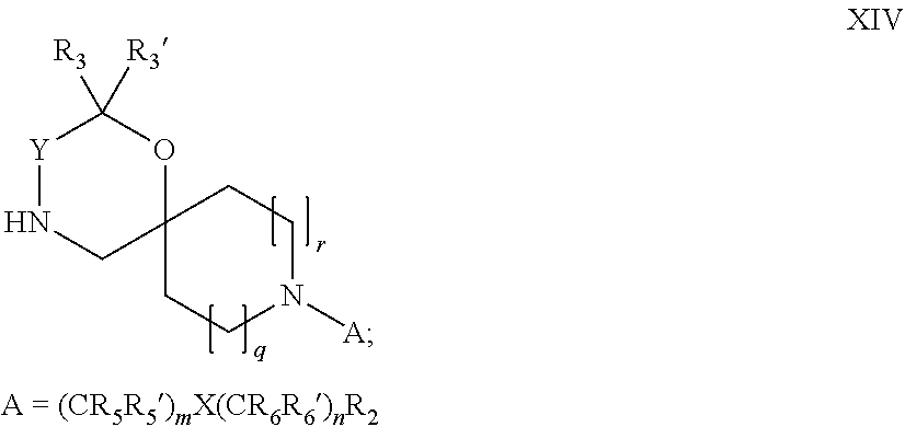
C12(CCN([A])CC1)OC([R3])([R3])[Y]NC2
